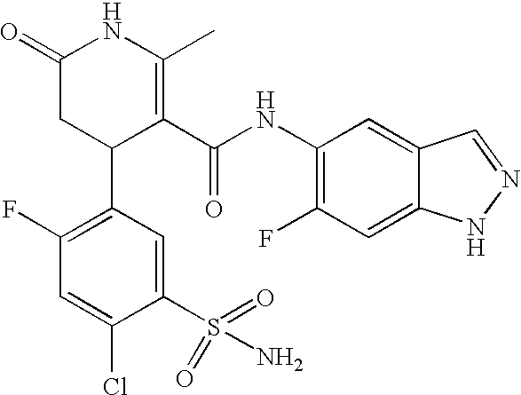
C1(F)=C(C2C(C(NC3=C(F)C=C4C(=C3)C=NN4)=O)=C(C)NC(=O)C2)C=C(S(=O)(=O)N)C(Cl)=C1
